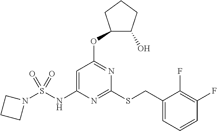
C1=C(NS(N2CCC2)(=O)=O)N=C(SCC2=CC=CC(F)=C2F)N=C1OC1C(O)CCC1
